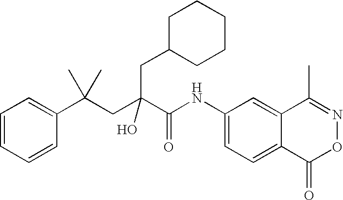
C1=CC=CC(C(CC(C(NC2=CC=C3C(=C2)C(C)=NOC3=O)=O)(O)CC2CCCCC2)(C)C)=C1
